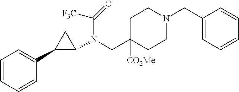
C1=CC=CC(C2C(N(CC3([CO2Me])CCN(CC4=CC=CC=C4)CC3)C([F3C])=O)C2)=C1
